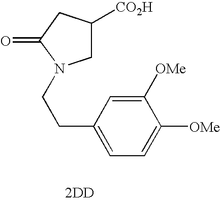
C1([CO2H])CN(CCC2=CC=C([OMe])C([OMe])=C2)C(=O)C1.[2DD]
